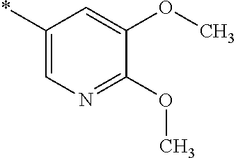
*C1=CN=C(OC)C(OC)=C1
